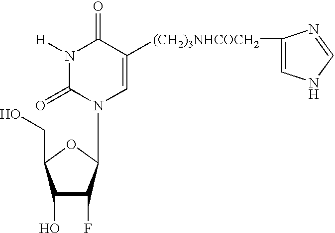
C1(O)C(F)C(N2C=C([(CH2)3NHCOCH2]C3=CNC=N3)C(=O)N([H])C2=O)OC1CO
